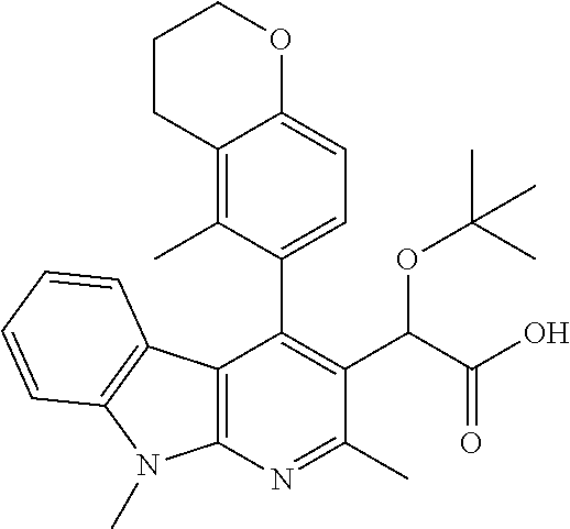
C1(C2=CC=C3C(=C2C)CCCO3)=C(C(C(O)=O)OC(C)(C)C)C(C)=NC2=C1C1=C(N2C)C=CC=C1
